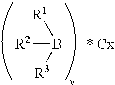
[R2]B([R1])[R3].[* Cx]
